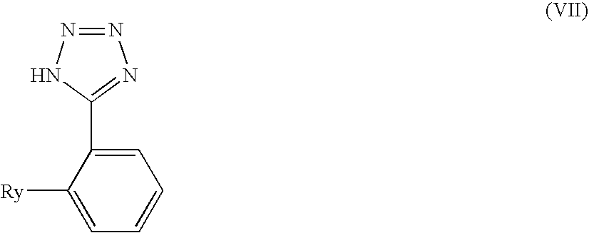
C1([Ry])=CC=CC=C1C1=NN=NN1
